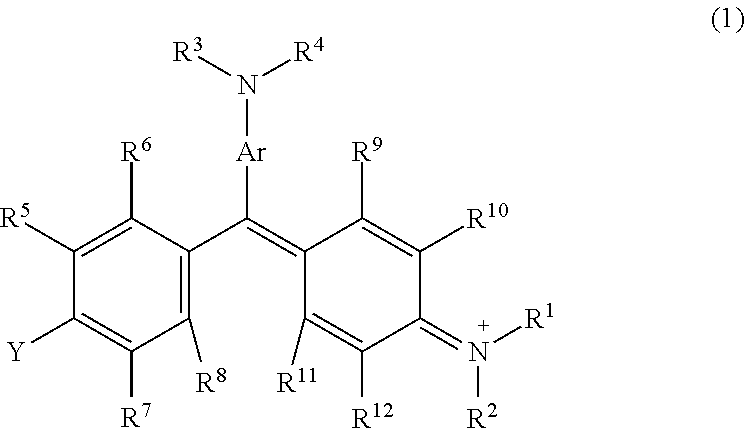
C1([Y])=C([R7])C([R8])=C(C(=C2C([R11])=C([R12])C(=N([R1])[R2])C([R10])=C2[R9])[Ar]N([R4])[R3])C([R6])=C1[R5]
